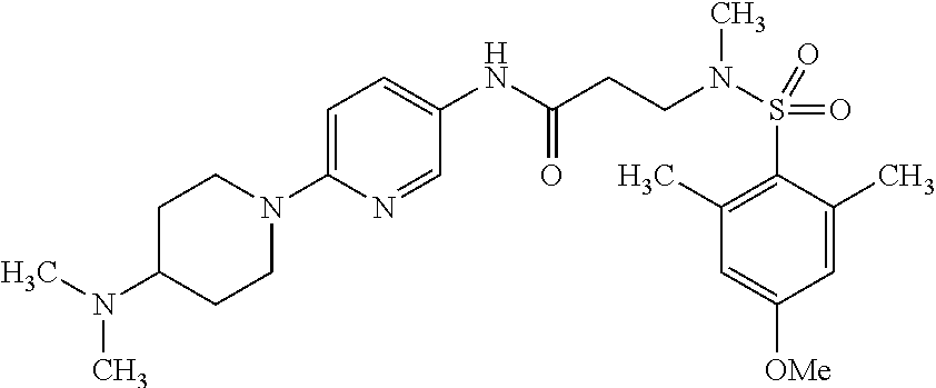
C1C(N(C)C)CCN(C2=CC=C(NC(CCN(S(C3=C(C)C=C([OMe])C=C3C)(=O)=O)C)=O)C=N2)C1
